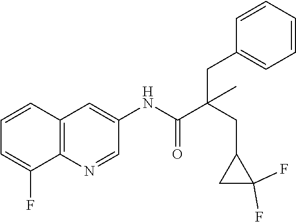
C12=C(C=CC=C1F)C=C(NC(C(CC1CC1(F)F)(CC1=CC=CC=C1)C)=O)C=N2
